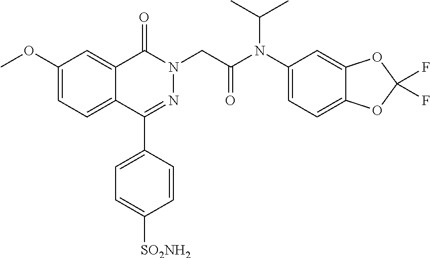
C1(OC)=CC=C2C(=C1)C(=O)N(CC(N(C1=CC=C3C(=C1)OC(F)(F)O3)C(C)C)=O)N=C2C1=CC=C([SO2NH2])C=C1
